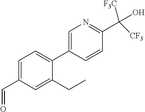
C1(CC)=CC(C=O)=CC=C1C1=CN=C(C([CF3])(O)[F3C])C=C1
